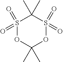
S1(=O)(=O)OC(C)(C)OS(=O)(=O)C1(C)C
